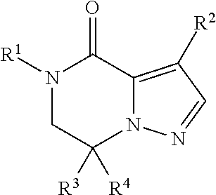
N1([R1])CC([R4])([R3])N2C(=C([R2])C=N2)C1=O
